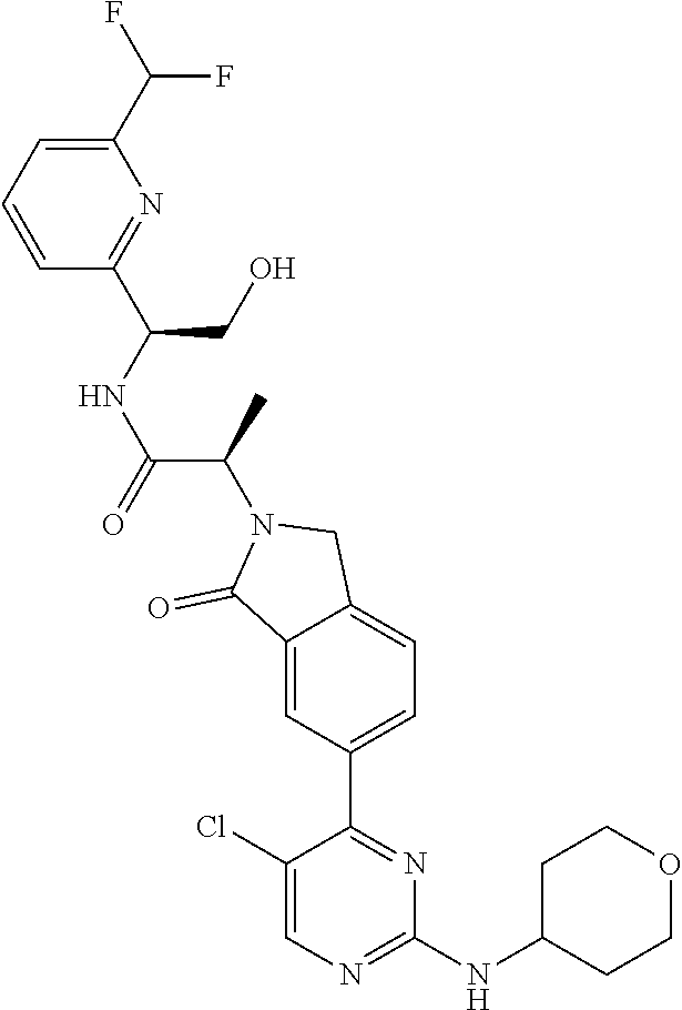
C1(Cl)=CN=C(NC2CCOCC2)N=C1C1=CC=C2C(=C1)C(=O)N(C(C)C(=O)NC(CO)C1=NC(C(F)F)=CC=C1)C2
